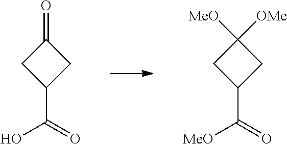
C1([OMe])([MeO])CC(C(=O)[MeO])C1.C1(=O)CC(C(=O)O)C1
